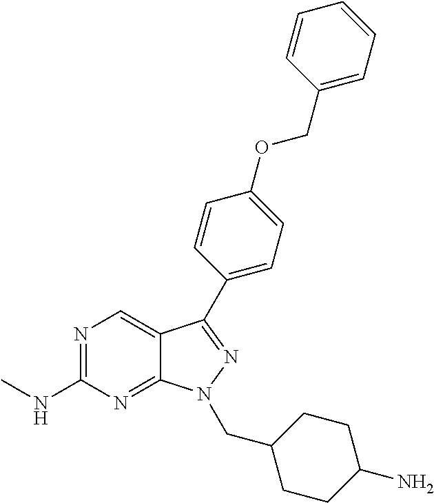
N1=C(NC)N=C2C(=C1)C(C1=CC=C(OCC3=CC=CC=C3)C=C1)=NN2CC1CCC(N)CC1
